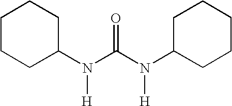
C1CCC(N(C(N(C2CCCCC2)[H])=O)[H])CC1
